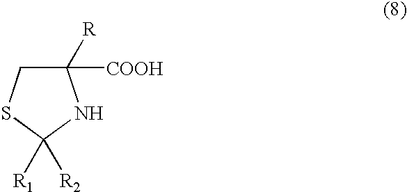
C1([R])([COOH])CSC([R1])([R2])N1
